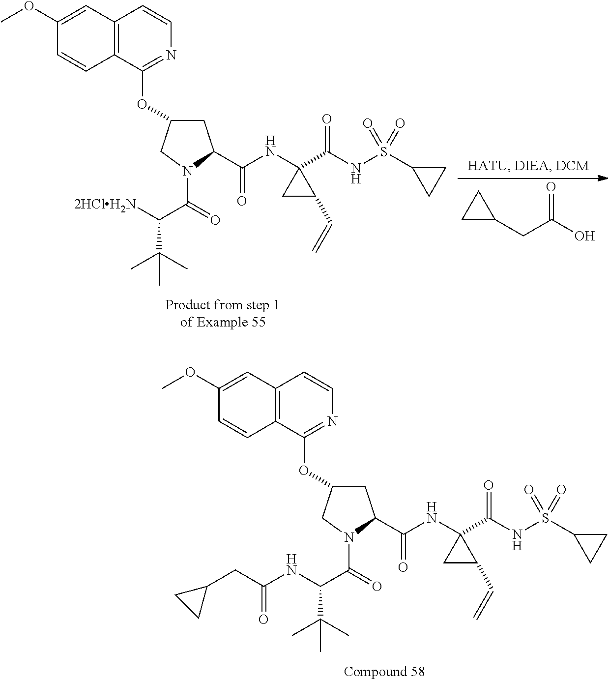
C1C(OC2=NC=CC3=C2C=CC(OC)=C3)CN(C(=O)C(C(C)(C)C)NC(CC2CC2)=O)C1C(NC1(C(NS(=O)(C2CC2)=O)=O)CC1C=C)=O.C1C(CC(O)=O)C1.C1C(OC2=NC=CC3=C2C=CC(OC)=C3)CN(C(=O)C(C(C)(C)C)[2HClH2N])C1C(NC1(C(NS(=O)(C2CC2)=O)=O)CC1C=C)=O
